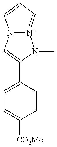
N12[N+](=CC=C1)N(C)C(C1=CC=C([CO2Me])C=C1)=C2
